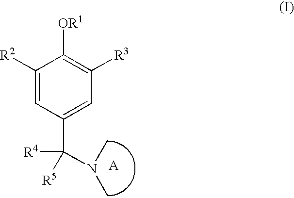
C1([R2])=CC(C([R4])(N(C)C)[R5])=CC([R3])=C1[OR1]
